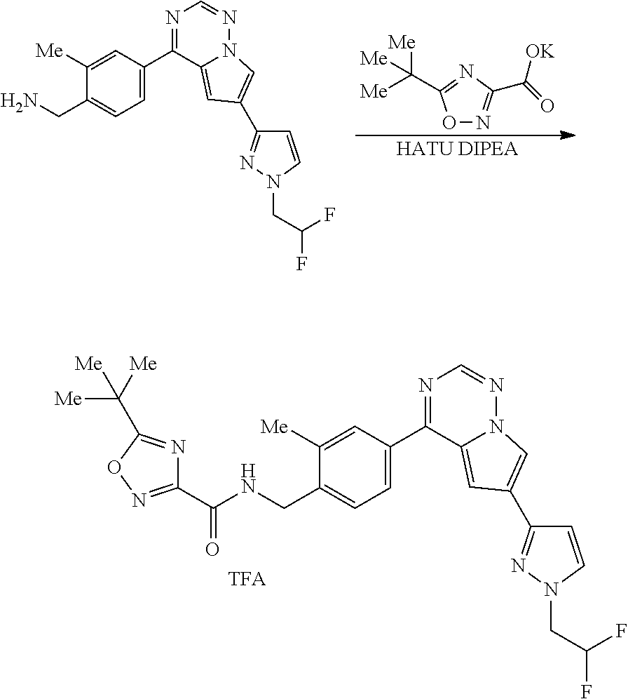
C1(C2=NC=NN3C2=CC(C2=NN(CC(F)F)C=C2)=C3)=CC=C(CN)C([Me])=C1.[HATU DIPEA].N1=C(C([Me])([Me])[Me])ON=C1C(=O)[OK].C1(C2=NC=NN3C2=CC(C2=NN(CC(F)F)C=C2)=C3)=CC=C(CNC(=O)C2=NOC(C([Me])([Me])[Me])=N2)C([Me])=C1
